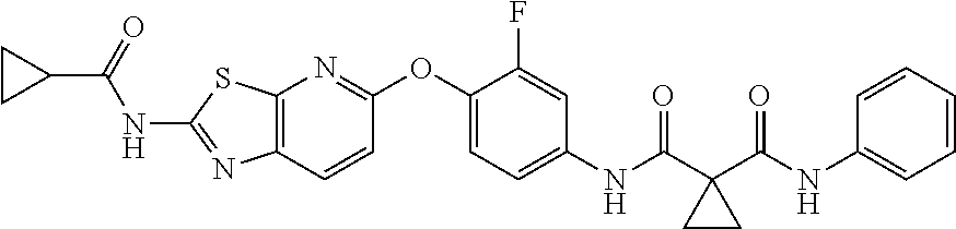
C12=C(C=CC(OC3=CC=C(NC(C4(C(NC5=CC=CC=C5)=O)CC4)=O)C=C3F)=N1)N=C(NC(C1CC1)=O)S2
